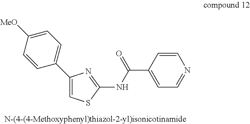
C1(C2=CC=C([MeO])C=C2)=CSC(NC(C2=CC=NC=C2)=O)=N1
